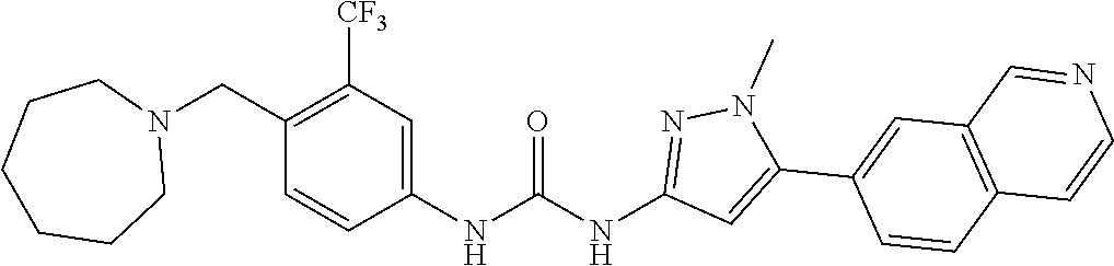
C1(CN2CCCCCC2)=C([CF3])C=C(NC(NC2=NN(C)C(C3=CC4=C(C=C3)C=CN=C4)=C2)=O)C=C1
